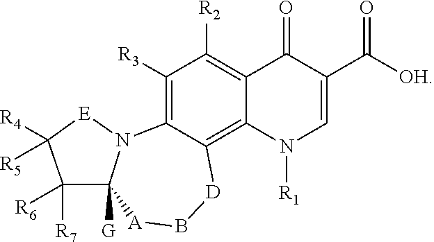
C1([R3])=C2C(=C3C(=C1[R2])C(=O)C(C([OH])=O)=CN3[R1])[D]B[A]C1([G])N2[E]C([R4])([R5])C1([R7])[R6]
